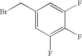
C1(CBr)=CC(F)=C(F)C(F)=C1
